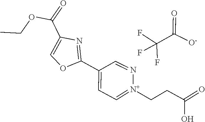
C(C(O)=O)C[N+]1=CC=C(C2=NC(C(OCC)=O)=CO2)C=N1.FC(F)(F)C(=O)[O-]
